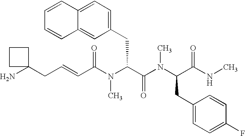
C(C=CC(N(C(C(N(C(C(NC)=O)CC1=CC=C(F)C=C1)C)=O)CC1=CC=C2C(=C1)C=CC=C2)C)=O)C1(N)CCC1
